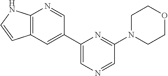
C12=C(C=C(C3=CN=CC(N4CCOCC4)=N3)C=N1)C=CN2
